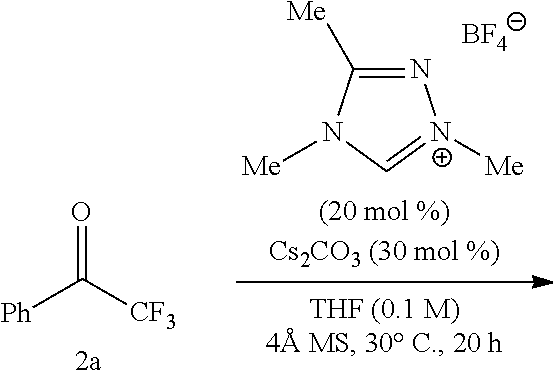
[Ph]C([CF3])=O.N1=C([Me])N([Me])C=[N+]1[Me].[BF4]
